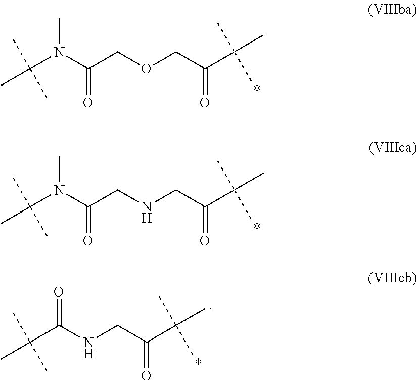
C(N(C(COCC(C(C)(C)C)=O)=O)C)(C)(C)C.C(N(C(CNCC(C(C)(C)C)=O)=O)C)(C)(C)C.C(C(NCC(C(C)(C)C)=O)=O)(C)(C)C
